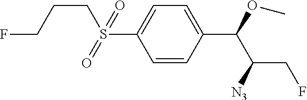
C1=CC(C(OC)C([N3])CF)=CC=C1S(=O)(CCCF)=O
